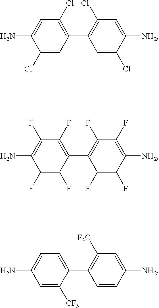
C1(Cl)=C(C2=C(Cl)C=C([NH2])C(Cl)=C2)C=C(Cl)C(N)=C1.C1(F)=C(C2=C(F)C(F)=C([NH2])C(F)=C2F)C(F)=C(F)C(N)=C1F.C1=C(C2=C([F3C])C=C([NH2])C=C2)C([CF3])=CC(N)=C1
